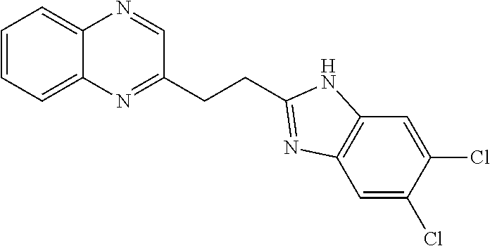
C1=CC=C2C(=C1)N=CC(CCC1=NC3=C(N1)C=C(Cl)C(Cl)=C3)=N2
